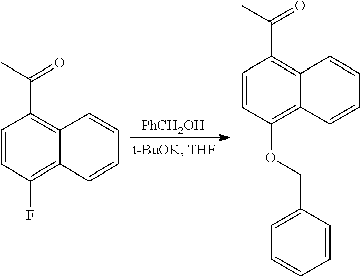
[PhCH2OH].C1=CC(F)=C2C(=C1C(C)=O)C=CC=C2.C1=CC(OCC2=CC=CC=C2)=C2C(=C1C(C)=O)C=CC=C2
